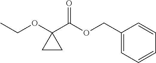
C(OC1(C(OCC2=CC=CC=C2)=O)CC1)C
